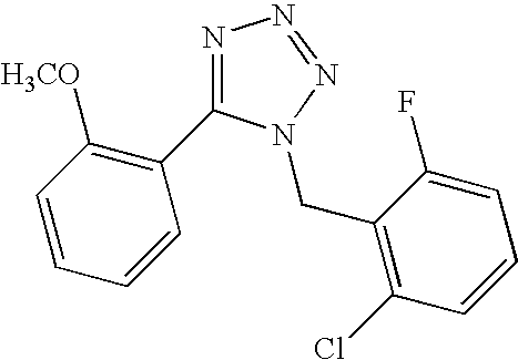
N1=C(C2=C([H3CO])C=CC=C2)N(CC2=C(Cl)C=CC=C2F)N=N1
